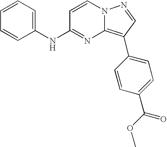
C1=CC=C(NC2=NC3=C(C4=CC=C(C(OC)=O)C=C4)C=NN3C=C2)C=C1
